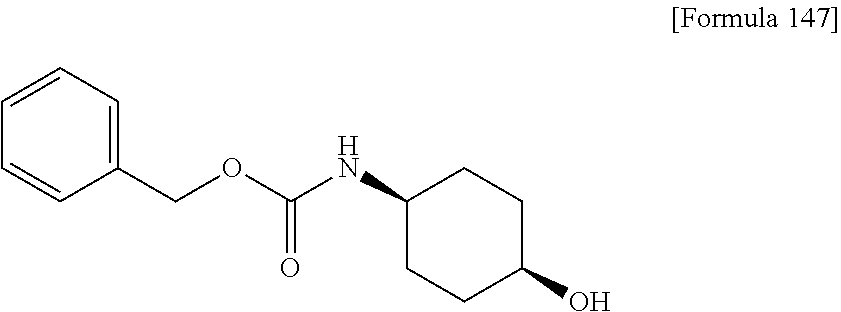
C1=CC=C(COC(=O)NC2CCC(O)CC2)C=C1
